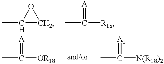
CC1CO1.CC([R18])=[A].CC([OR18])=[A].CC([N(R18)2])=[A1]
